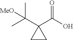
C1(C(O)=O)(C(C)(C)[MeO])CC1
